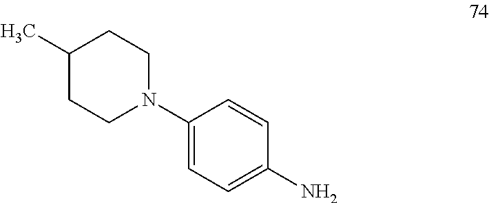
C1(C)CCN(C2=CC=C(N)C=C2)CC1
